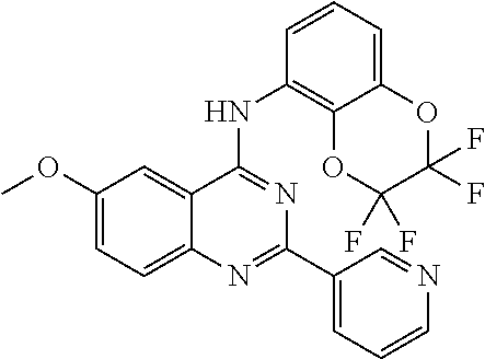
COC1=CC=C2C(=C1)C(NC1=C3C(=CC=C1)OC(F)(F)C(F)(F)O3)=NC(C1=CC=CN=C1)=N2
